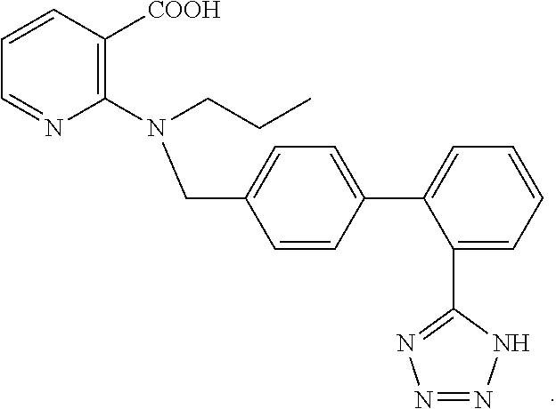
C1=CC(C2=CC=CC=C2C2=NN=NN2)=CC=C1CN(CCC)C1=C([COOH])C=CC=N1
